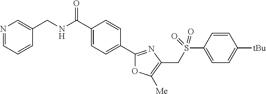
C1(C(NCC2=CN=CC=C2)=O)=CC=C(C2=NC(CS(C3=CC=C([tBu])C=C3)(=O)=O)=C([Me])O2)C=C1
